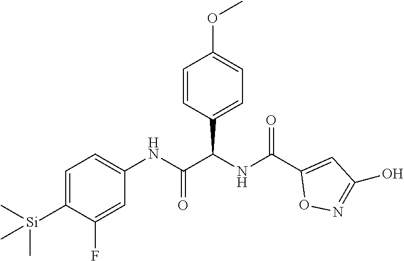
C1=CC(C(NC(C2=CC(O)=NO2)=O)C(NC2=CC=C([Si](C)(C)C)C(F)=C2)=O)=CC=C1OC
